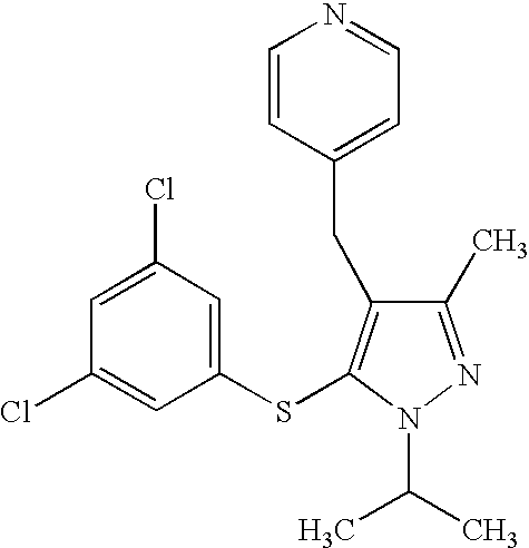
C1(C)=NN(C(C)C)C(SC2=CC(Cl)=CC(Cl)=C2)=C1CC1=CC=NC=C1
